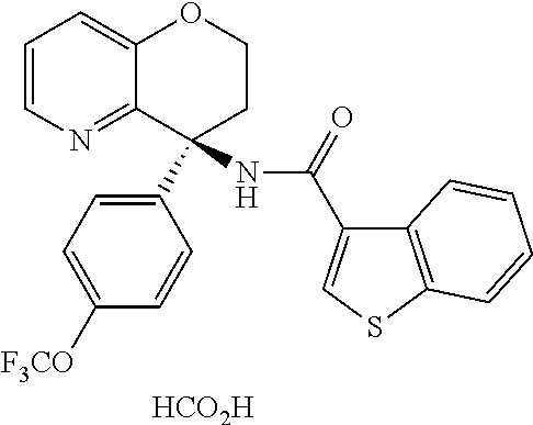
[HCO2H].C1=CN=C2C(=C1)OCCC2(C1=CC=C([F3CO])C=C1)NC(=O)C1=CSC2=C1C=CC=C2
